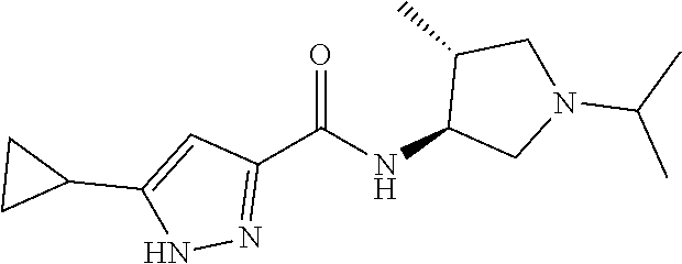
C1(C(NC2CN(C(C)C)CC2C)=O)=NNC(C2CC2)=C1
